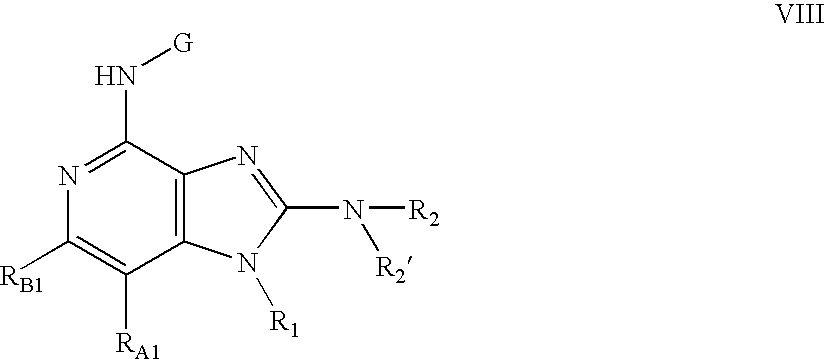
N1=C(N[G])C2=C(C([RA1])=C1[RB1])N([R1])C(N([R2])[R2])=N2
